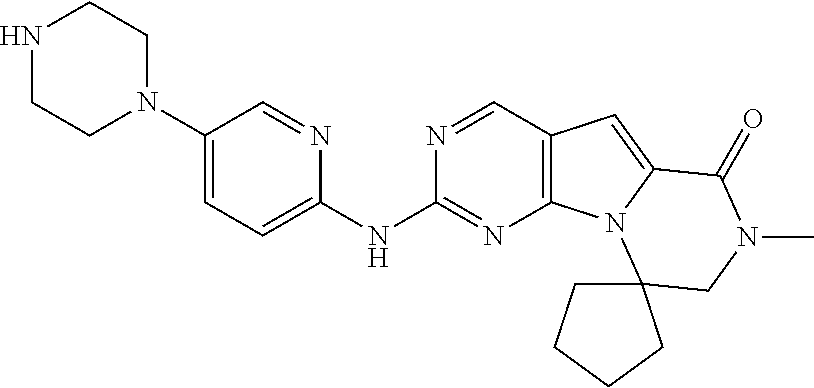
N1CCN(C2=CC=C(NC3=NC4=C(C=N3)C=C3N4C4(CN(C)C3=O)CCCC4)N=C2)CC1
